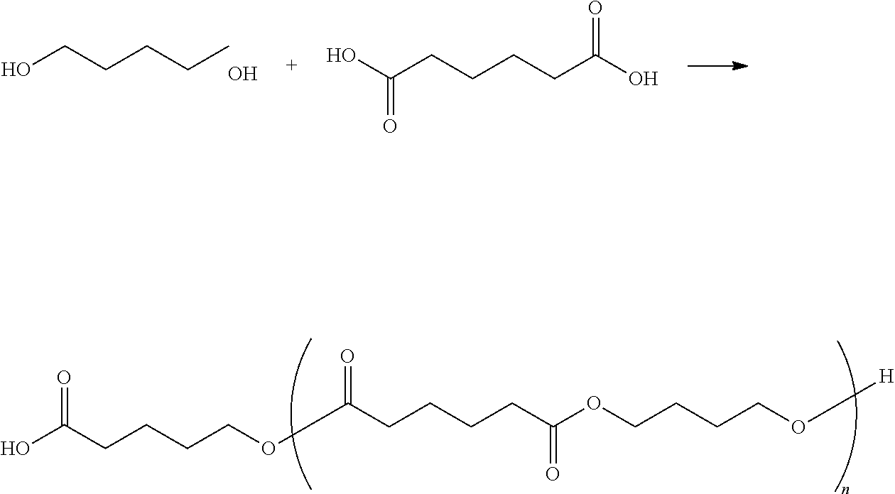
OC(CCCCOC(CCCCC(OCCCCO[H])=O)=O)=O.OCCCCC.O.OC(CCCCC(=O)O)=O
